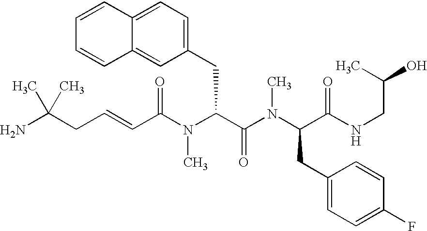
C(C(N(C(C(N(C(C(NCC(O)C)=O)CC1=CC=C(F)C=C1)C)=O)CC1=CC=C2C(=C1)C=CC=C2)C)=O)=CCC(N)(C)C
